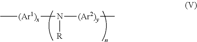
C[(Ar1)x]N([R])[(Ar2)y]C
